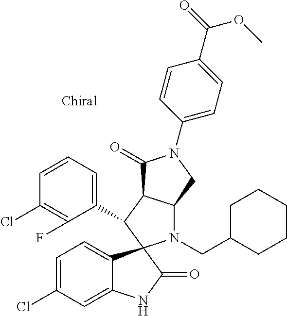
C1(C2C3C(N(CC4CCCCC4)C24C2=CC=C(Cl)C=C2NC4=O)CN(C2=CC=C(C(=O)OC)C=C2)C3=O)=CC=CC(Cl)=C1F
